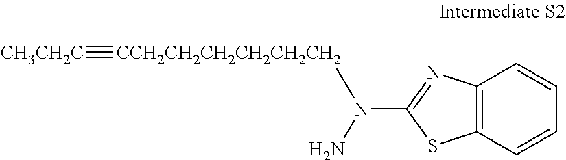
N([CCH2CH2CH2CH2CH2CH2]#[CH3CH2C])(C1=NC2=C(S1)C=CC=C2)N
